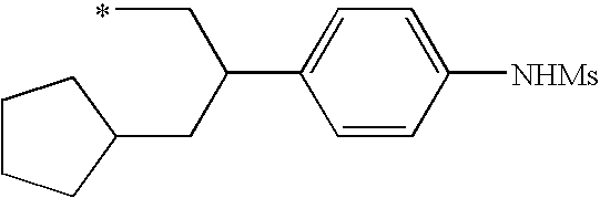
CCC(C1=CC=C([NHMs])C=C1)CC1CCCC1
